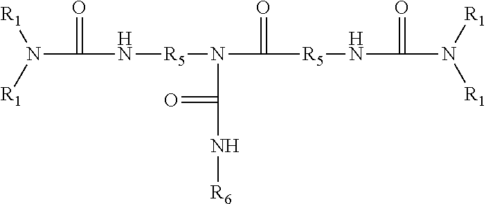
N(C(=O)N[R5]N(C(=O)N[R6])C(=O)[R5]NC(=O)N([R1])[R1])([R1])[R1]
